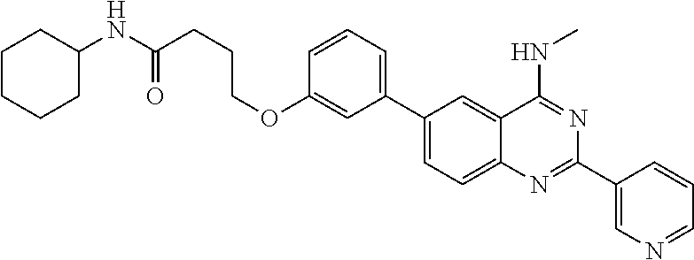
C1(C2=CC=CC(OCCCC(=O)NC3CCCCC3)=C2)=CC=C2C(=C1)C(NC)=NC(C1=CN=CC=C1)=N2
